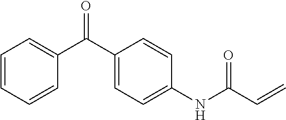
C1=CC=CC(C(C2=CC=C(NC(C=C)=O)C=C2)=O)=C1
